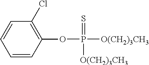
C1=CC(OP([O(CH2)3CH3])(=S)[O(CH2)3CH3])=C(Cl)C=C1
